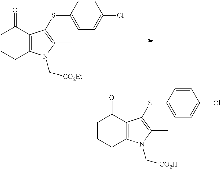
C1CCC2=C(C1=O)C(SC1=CC=C(Cl)C=C1)=C(C)N2C[CO2Et].C1CCC2=C(C1=O)C(SC1=CC=C(Cl)C=C1)=C(C)N2C[CO2H]
